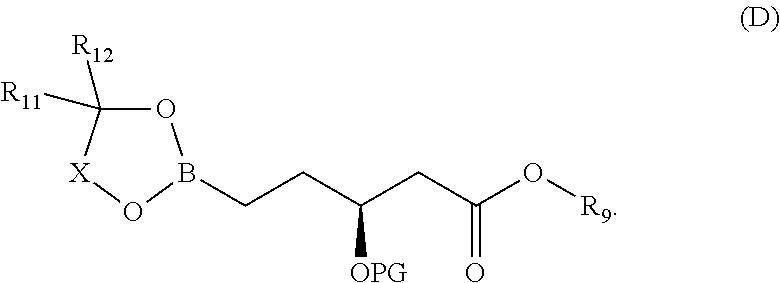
C(CC(CC(O[R9])=O)[OPG])B1OC([R12])([R11])[X]O1
